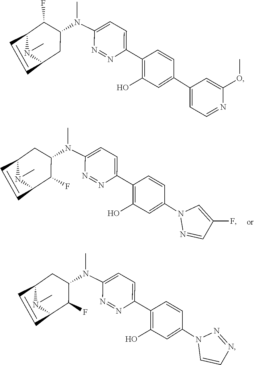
C1(C2=CC(O)=C(C3=CC=C(N(C4C(F)C5C=CC(C4)N5C)C)N=N3)C=C2)=CC=NC(OC)=C1.N1(C2=CC(O)=C(C3=CC=C(N(C4CC5C=CC(C4F)N5C)C)N=N3)C=C2)C=CN=N1.N1(C2=CC(O)=C(C3=CC=C(N(C4CC5C=CC(C4F)N5C)C)N=N3)C=C2)N=CC(F)=C1
